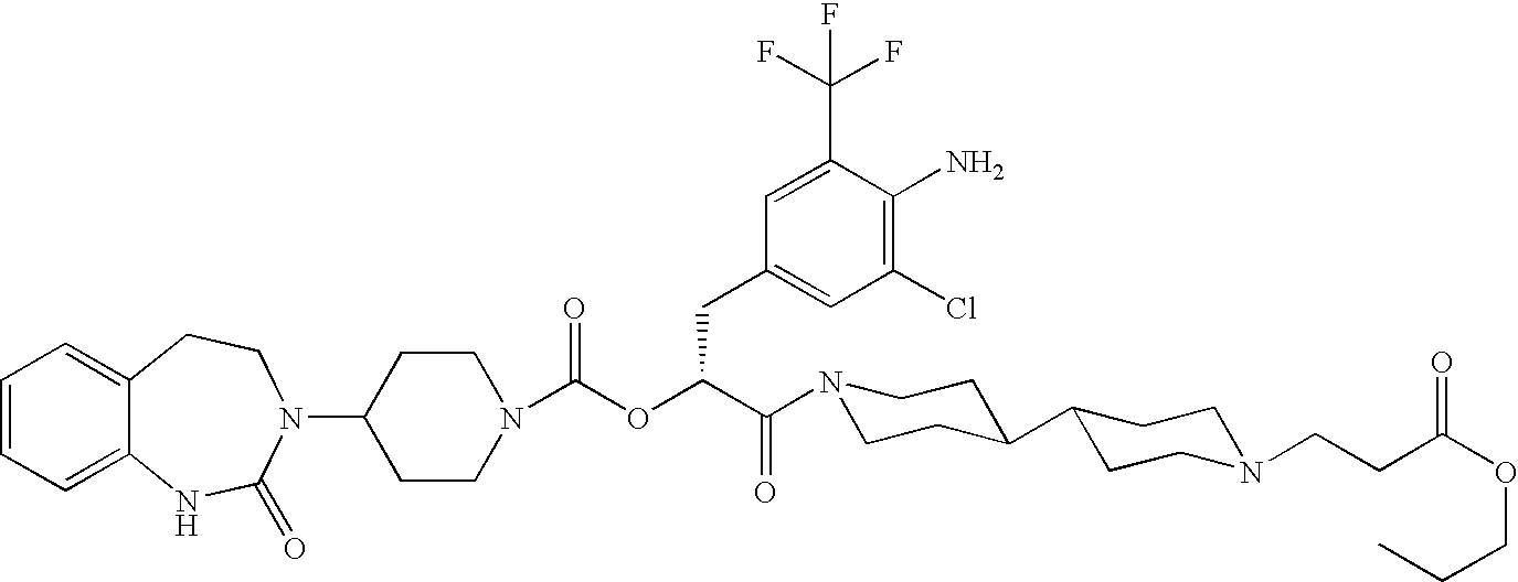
C1=CC=C2C(=C1)CCN(C1CCN(C(OC(C(N3CCC(C4CCN(CCC(OCCC)=O)CC4)CC3)=O)CC3=CC(Cl)=C(N)C(C(F)(F)F)=C3)=O)CC1)C(=O)N2
